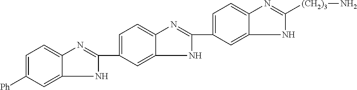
C1(C2=CC=C3N=C([(CH2)3]N)NC3=C2)=NC2=CC=C(C3=NC4=CC=C([Ph])C=C4N3)C=C2N1
